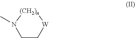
C1C[W][(CH2)n]N1C
